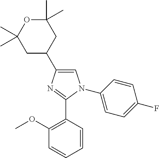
C1=C(C2CC(C)(C)OC(C)(C)C2)N=C(C2=C(OC)C=CC=C2)N1C1=CC=C(F)C=C1
